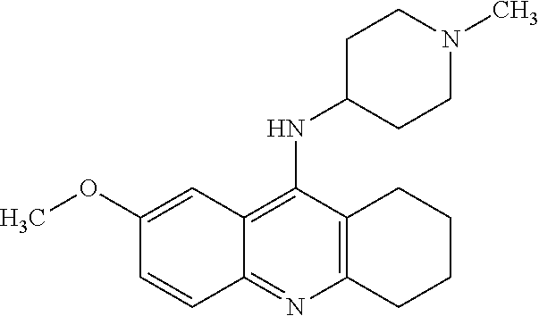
C12=C(C(NC3CCN(C)CC3)=C3C(=N1)C=CC(OC)=C3)CCCC2
